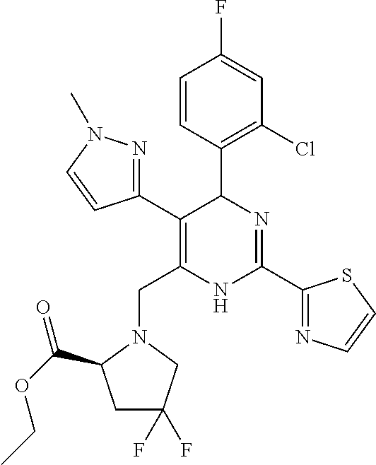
C1=CC(C2C(C3=NN(C)C=C3)=C(CN3C(C(OCC)=O)CC(F)(F)C3)NC(C3=NC=CS3)=N2)=C(Cl)C=C1F
